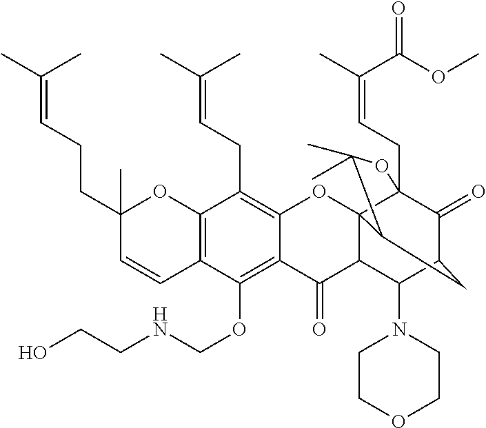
C12=C(C=CC(CCC=C(C)C)(C)O1)C(OCNCCO)=C1C(=C2CC=C(C)C)OC23C4(CC=C(C)C(OC)=O)C(=O)C(CC2C(C)(C)O4)C(N2CCOCC2)C3C1=O
